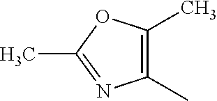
CC1=NC(C)=C(C)O1
